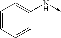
C1=CC=CC(N->C)=C1
